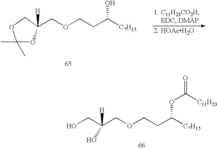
C1(C)(C)OC(COCCC([C7H15])O)([H])CO1.C(COCCC([C7H15])OC(=O)[C11H23])([H])(CO)O
